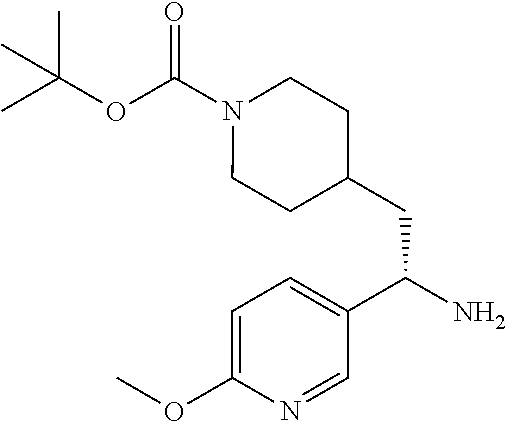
O(C(N1CCC(CC(N)C2=CC=C(OC)N=C2)CC1)=O)C(C)(C)C
